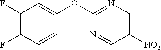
C1(F)=C(F)C=CC(OC2=NC=C([NO2])C=N2)=C1
